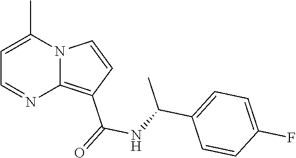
C1=C(C)N2C(=C(C(=O)NC(C3=CC=C(F)C=C3)C)C=C2)N=C1
